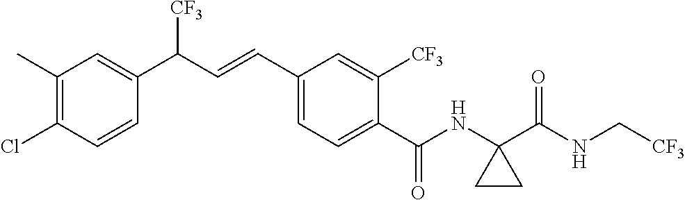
C1(C)=C(Cl)C=CC(C(C=CC2=CC=C(C(NC3(C(NC[CF3])=O)CC3)=O)C([CF3])=C2)[CF3])=C1
